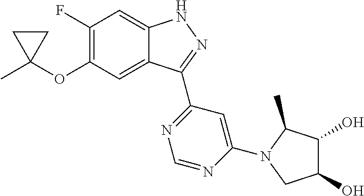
CC1(OC2=C(F)C=C3C(=C2)C(C2=NC=NC(N4C(C)C(O)C(O)C4)=C2)=NN3)CC1
